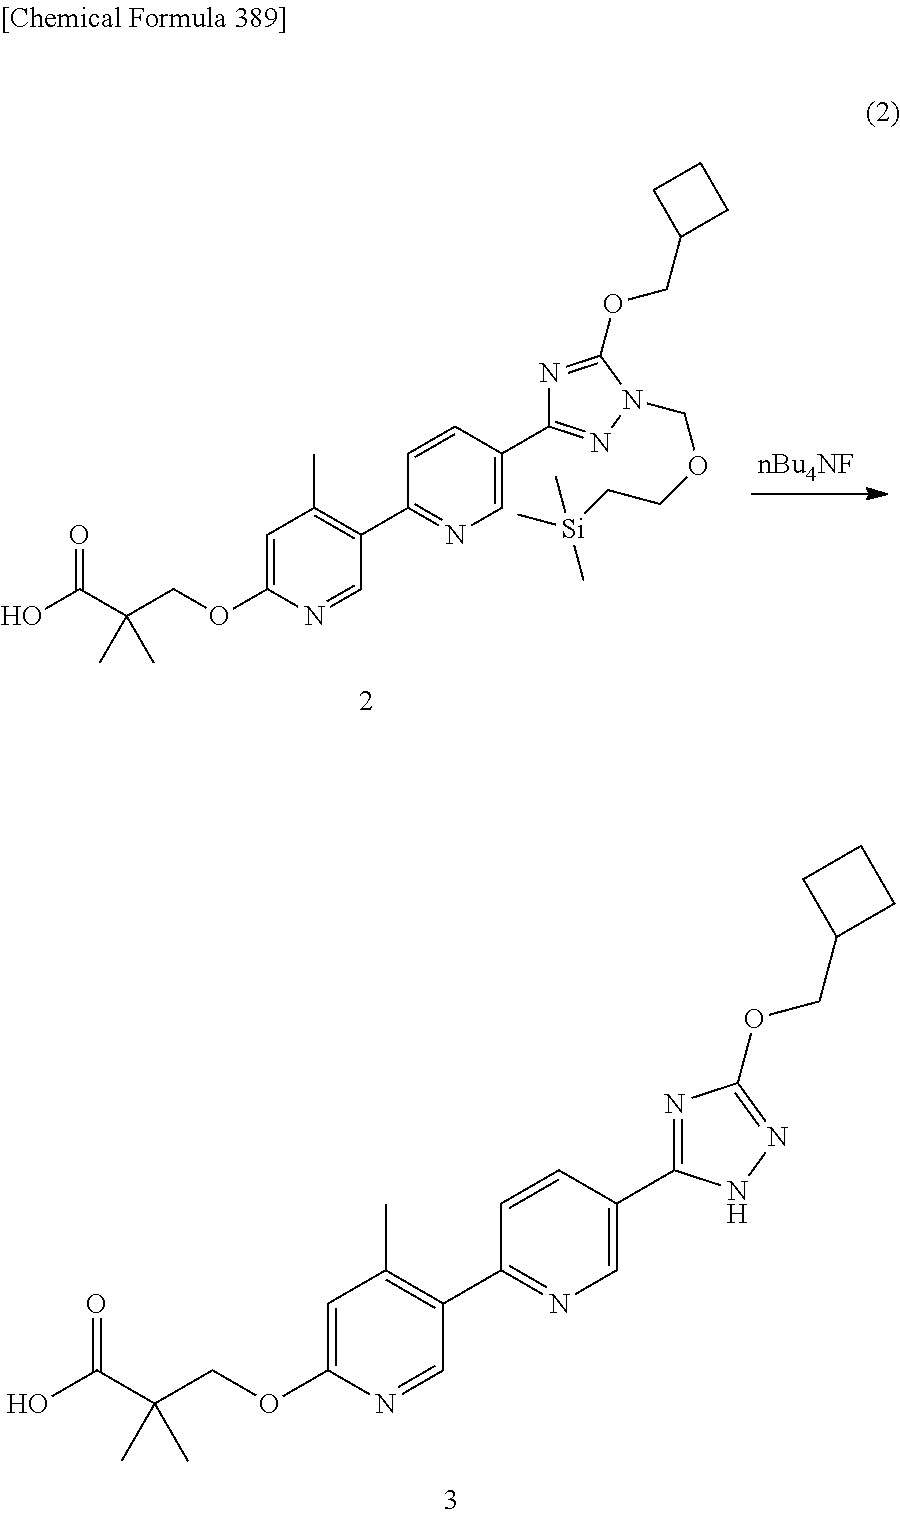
C1=C(OCC(C(O)=O)(C)C)N=CC(C2=NC=C(C3=NN(COCC[Si](C)(C)C)C(OCC4CCC4)=N3)C=C2)=C1C.C1=C(OCC(C(O)=O)(C)C)N=CC(C2=NC=C(C3=NC(OCC4CCC4)=NN3)C=C2)=C1C
